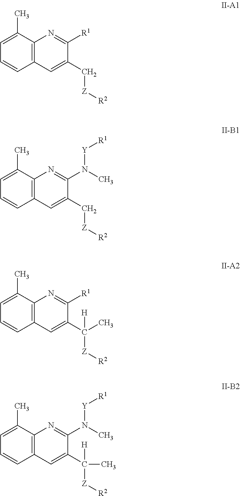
C12=C(C(C)=CC=C1)N=C([R1])C(C[Z][R2])=C2.C12=C(C(C)=CC=C1)N=C(N(C)[Y][R1])C(C[Z][R2])=C2.C12=C(C(C)=CC=C1)N=C([R1])C(C([Z][R2])(C)[H])=C2.C12=C(C(C)=CC=C1)N=C(N(C)[Y][R1])C(C([Z][R2])(C)[H])=C2
